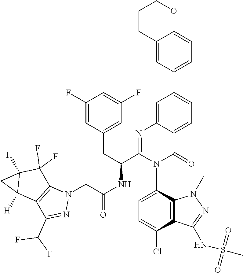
N1(C)N=C(NS(C)(=O)=O)C2=C1C(N1C(C(CC3=CC(F)=CC(F)=C3)NC(CN3N=C(C(F)F)C4=C3C(F)(F)C3([H])C4([H])C3)=O)=NC3=CC(C4=CC=C5C(=C4)CCCO5)=CC=C3C1=O)=CC=C2Cl
